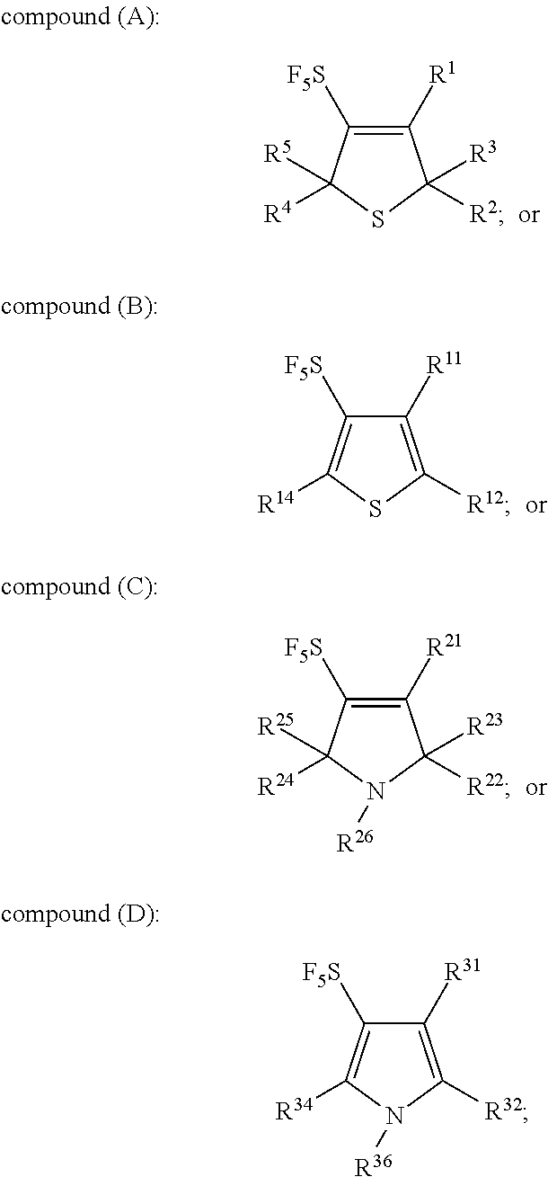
C1([R1])=C([F5S])C([R5])([R4])SC1([R3])[R2].C1([R11])=C([R12])SC([R14])=C1[F5S].C1([R31])=C([R32])N([R36])C([R34])=C1[F5S].C1([R21])=C([F5S])C([R24])([R25])N([R26])C1([R22])[R23]
